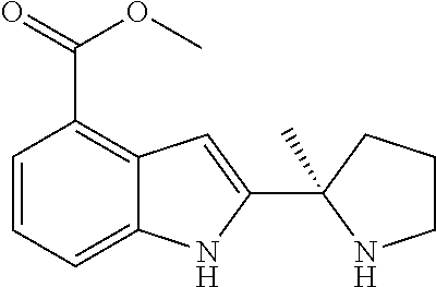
C1=CC=C2C(=C1C(=O)OC)C=C(C1(C)NCCC1)N2
